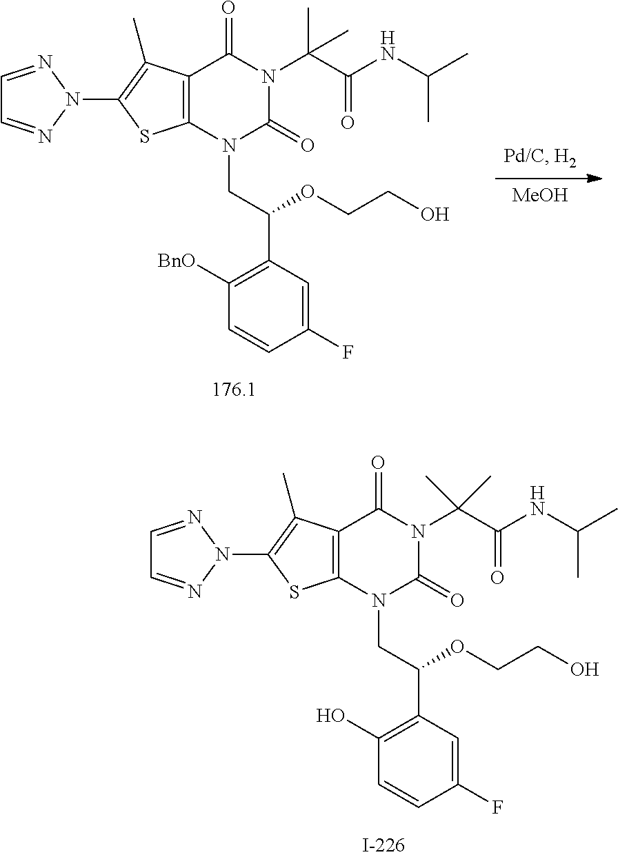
C12=C(N(CC(C3=C(O)C=CC(F)=C3)OCCO)C(=O)N(C(C(NC(C)C)=O)(C)C)C1=O)SC(N1N=CC=N1)=C2C.[MeOH].C12=C(N(CC(C3=C([BnO])C=CC(F)=C3)OCCO)C(=O)N(C(C(NC(C)C)=O)(C)C)C1=O)SC(N1N=CC=N1)=C2C
